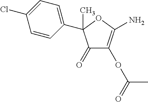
C1=CC(C2(C)C(=O)C(OC(=O)C)=C(N)O2)=CC=C1Cl
